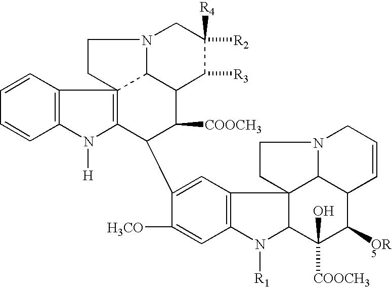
C1=CC2=C(C=C1)N([H])C1=C23C2C(C([COOCH3])C1C1=CC4=C(C=C1[H3CO])N([R1])C1C45C4C(C([OR5])C1(O)[COOCH3])C=CCN4CC5)C([R3])C([R4])([R2])CN2CC3
